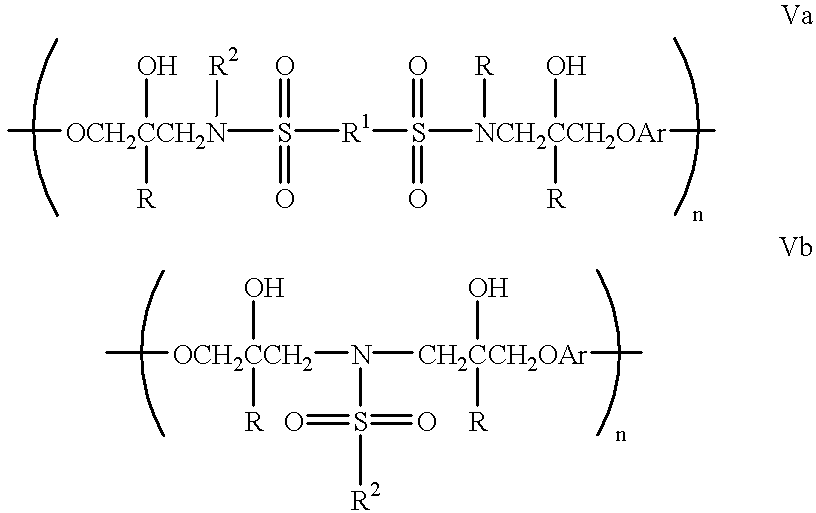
C[OCH2CCH2N](S([R1]S([NCH2CCH2OAr](C)(O)([R])[R])(=O)=O)(=O)=O)([R2])(O)[R].C[OCH2CCH2](N([CH2CCH2OAr](C)(O)[R])S(=O)(=O)[R2])(O)[R]
